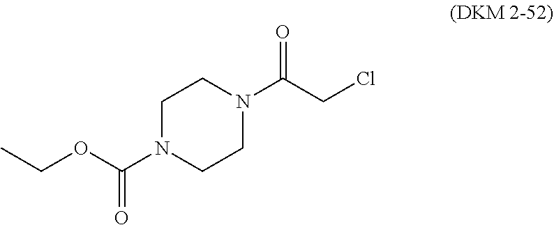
C1CN(C(CCl)=O)CCN1C(OCC)=O
